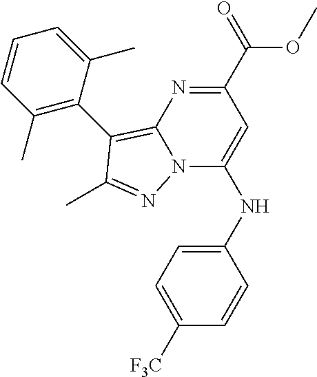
N(C1=CC(C(OC)=O)=NC2=C(C3=C(C)C=CC=C3C)C(C)=NN12)C1=CC=C([F3C])C=C1
